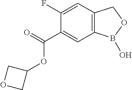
C1(C(=O)OC2COC2)=CC2=C(C=C1F)COB2O
